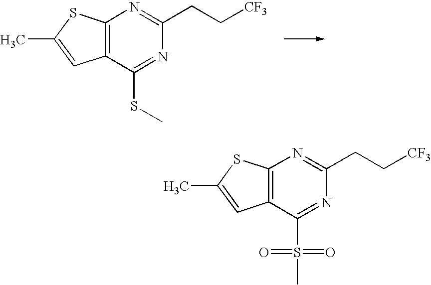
C12=C(C(SC)=NC(CC[CF3])=N1)C=C(C)S2.C12=C(C(S(C)(=O)=O)=NC(CC[CF3])=N1)C=C(C)S2
